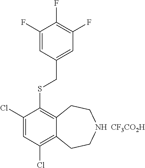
C1(Cl)=CC(Cl)=C2C(=C1SCC1=CC(F)=C(F)C(F)=C1)CCNCC2.[CF3CO2H]
